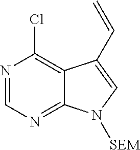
ClC1=C2C(=NC=N1)N([SEM])C=C2C=C
